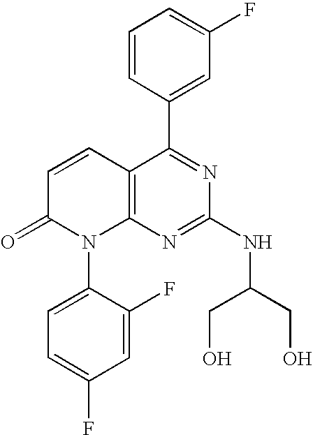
C1=CC(C2=NC(NC(CO)CO)=NC3=C2C=CC(=O)N3C2=CC=C(F)C=C2F)=CC(F)=C1
